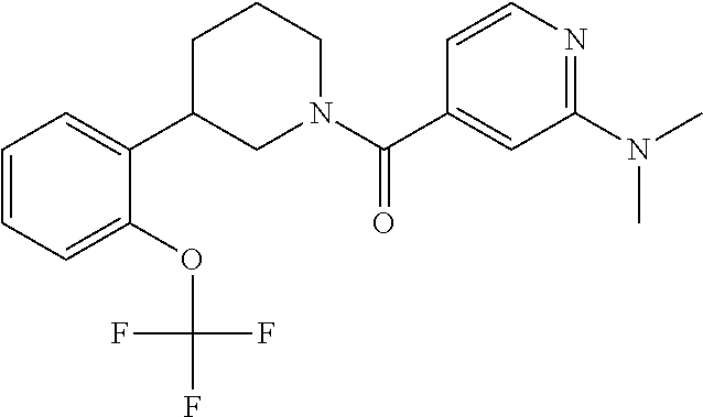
C1=CC=C(OC(F)(F)F)C(C2CN(C(C3=CC(N(C)C)=NC=C3)=O)CCC2)=C1
